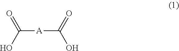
OC([A]C(O)=O)=O
